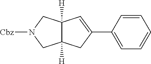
C12([H])C([H])(CC(C3=CC=CC=C3)=C1)CN([Cbz])C2
